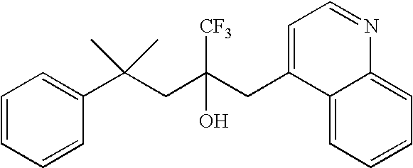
C1=CC(C(CC(CC2=CC=NC3=CC=CC=C23)([CF3])O)(C)C)=CC=C1
